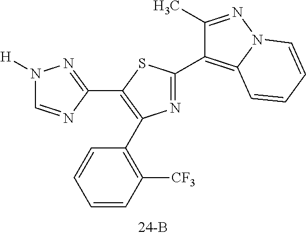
C1(C2=C3N(N=C2C)C=CC=C3)=NC(C2=C([CF3])C=CC=C2)=C(C2=NN([H])C=N2)S1
